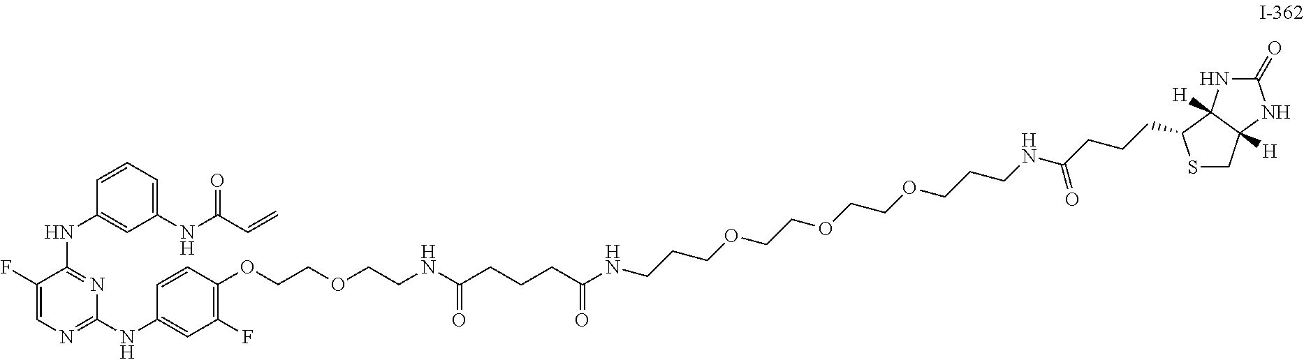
C1(NC(C=C)=O)=CC=CC(NC2=NC(NC3=CC(F)=C(OCCOCCNC(CCCC(=O)NCCCOCCOCCOCCCNC(CCCC4SCC5([H])C4([H])NC(=O)N5)=O)=O)C=C3)=NC=C2F)=C1
